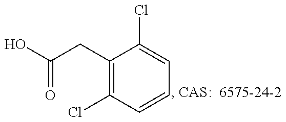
C(C1=C(Cl)C=CC=C1Cl)C(=O)O
